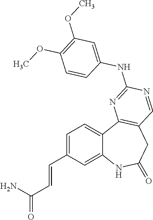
C1=C(C=CC(=O)N)C=C2C(=C1)C1=C(CC(=O)N2)C=NC(NC2=CC(OC)=C(OC)C=C2)=N1
